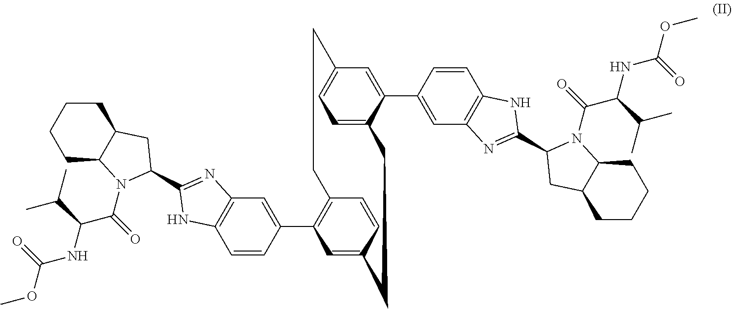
C1C2C(CCC1)CC(C1=NC3=C(C=CC(C4=C5C=CC(=C4)CCC4=CC=C(C=C4C4=CC6=C(C=C4)NC(C4CC7CCCCC7N4C(C(C(C)C)NC(=O)OC)=O)=N6)CC5)=C3)N1)N2C(C(NC(=O)OC)C(C)C)=O
